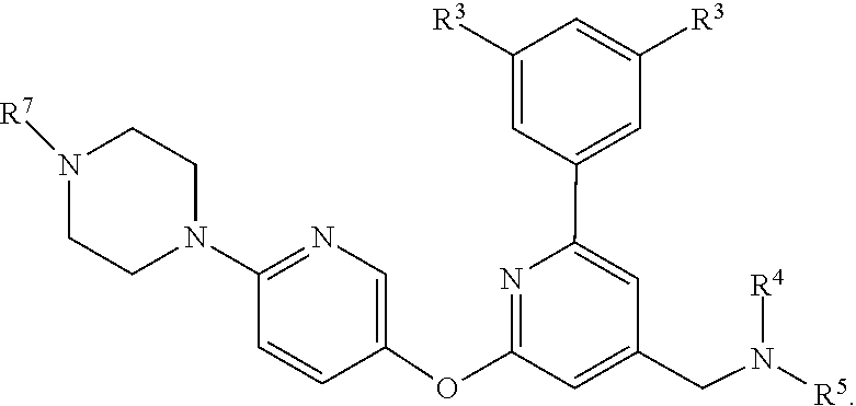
N1(C2=NC=C(OC3=NC(C4=CC([R3])=CC([R3])=C4)=CC(CN([R5])[R4])=C3)C=C2)CCN([R7])CC1
